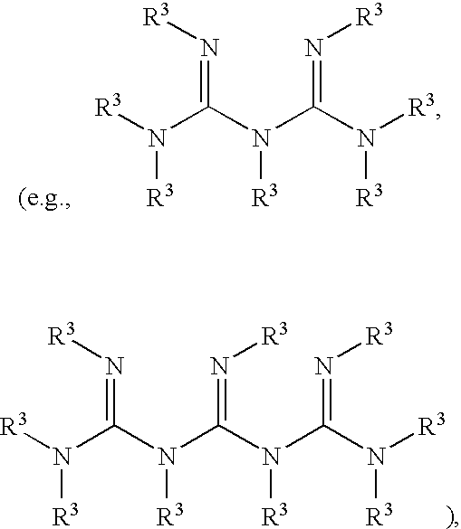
N(C(N(C(N([R3])[R3])=N[R3])[R3])=N[R3])([R3])[R3].N(C(N(C(N(C(N([R3])[R3])=N[R3])[R3])=N[R3])[R3])=N[R3])([R3])[R3]
